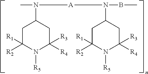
C1C([R2])([R1])N([R5])C([R4])([R3])CC1N(C)[A]N(C1CC([R2])([R1])N([R5])C([R4])([R3])C1)BC
